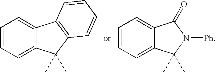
C1=CC=C2C(=C1)C1=C(C2(C)C)C=CC=C1.C1=CC=C2C(=C1)C(=O)N([Ph])C2(C)C
